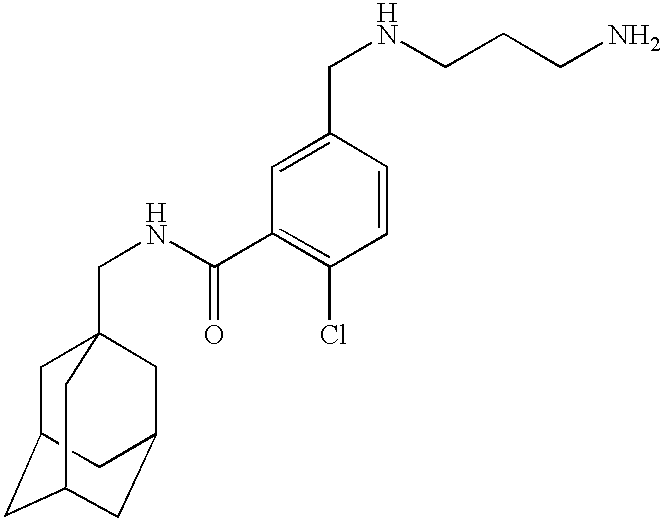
C1C2CC3CC(CC1(CNC(C1=C(Cl)C=CC(CNCCCN)=C1)=O)C3)C2
